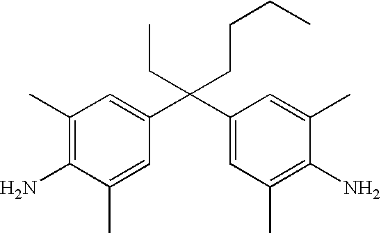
C(C1=CC(C)=C(N)C(C)=C1)(C1=CC(C)=C(N)C(C)=C1)(CC)CCCC
